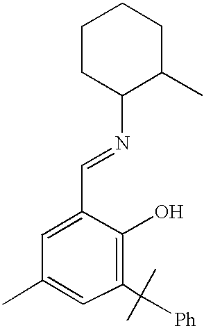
C1(O)=C(C([Ph])(C)C)C=C(C)C=C1C=NC1CCCCC1C
